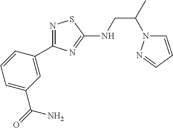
N1=C(C2=CC(C(=O)N)=CC=C2)N=C(NCC(C)N2C=CC=N2)S1
